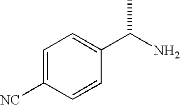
C1=C([NC])C=CC(C(N)C)=C1
